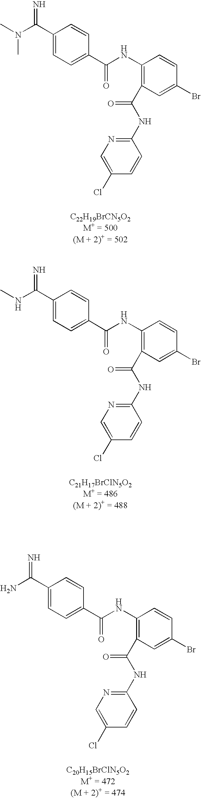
C(C1=CC=C(C(=O)NC2=C(C(NC3=NC=C(Cl)C=C3)=O)C=C(Br)C=C2)C=C1)(NC)=N.C(=N)(C1=CC=C(C(=O)NC2=C(C(NC3=NC=C(Cl)C=C3)=O)C=C(Br)C=C2)C=C1)N.C(=N)(C1=CC=C(C(=O)NC2=C(C(NC3=NC=C(Cl)C=C3)=O)C=C(Br)C=C2)C=C1)N(C)C
